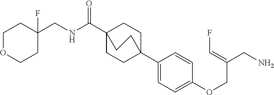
C1(C23CCC(C(NCC4(F)CCOCC4)=O)(CC2)CC3)=CC=C(OCC(CN)=CF)C=C1
